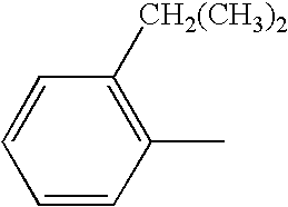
C1=CC(C)=C([CH2(CH3)2])C=C1
